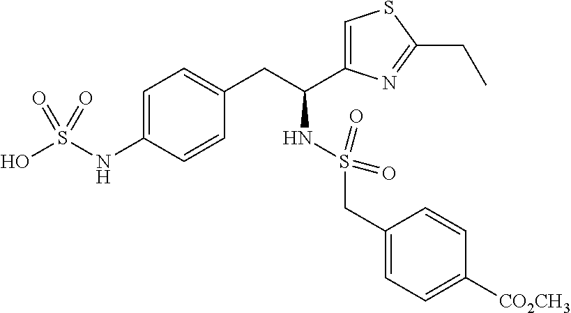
S(NC(CC1=CC=C(NS(O)(=O)=O)C=C1)C1=CSC(CC)=N1)(CC1=CC=C([CO2CH3])C=C1)(=O)=O
